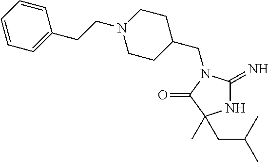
N1C(=N)N(CC2CCN(CCC3=CC=CC=C3)CC2)C(=O)C1(CC(C)C)C
